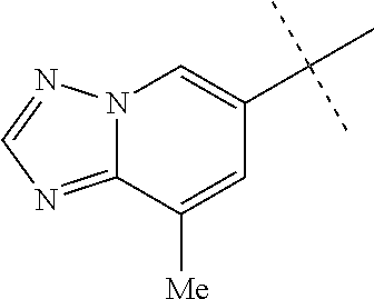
N12C(=NC=N1)C([Me])=CC(C(C)(C)C)=C2
